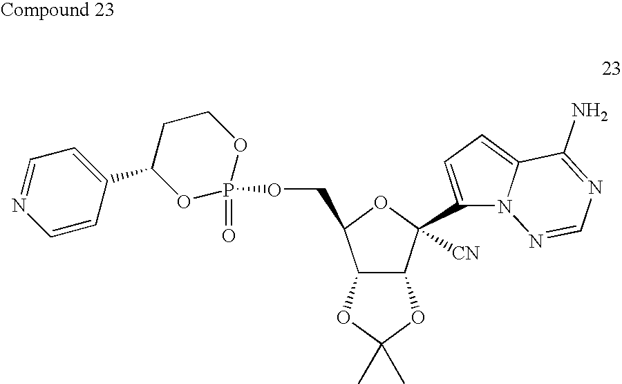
C12C(C(C3=CC=C4N3N=CN=C4N)([CN])OC1COP1(=O)OCCC(C3=CC=NC=C3)O1)OC(C)(C)O2
